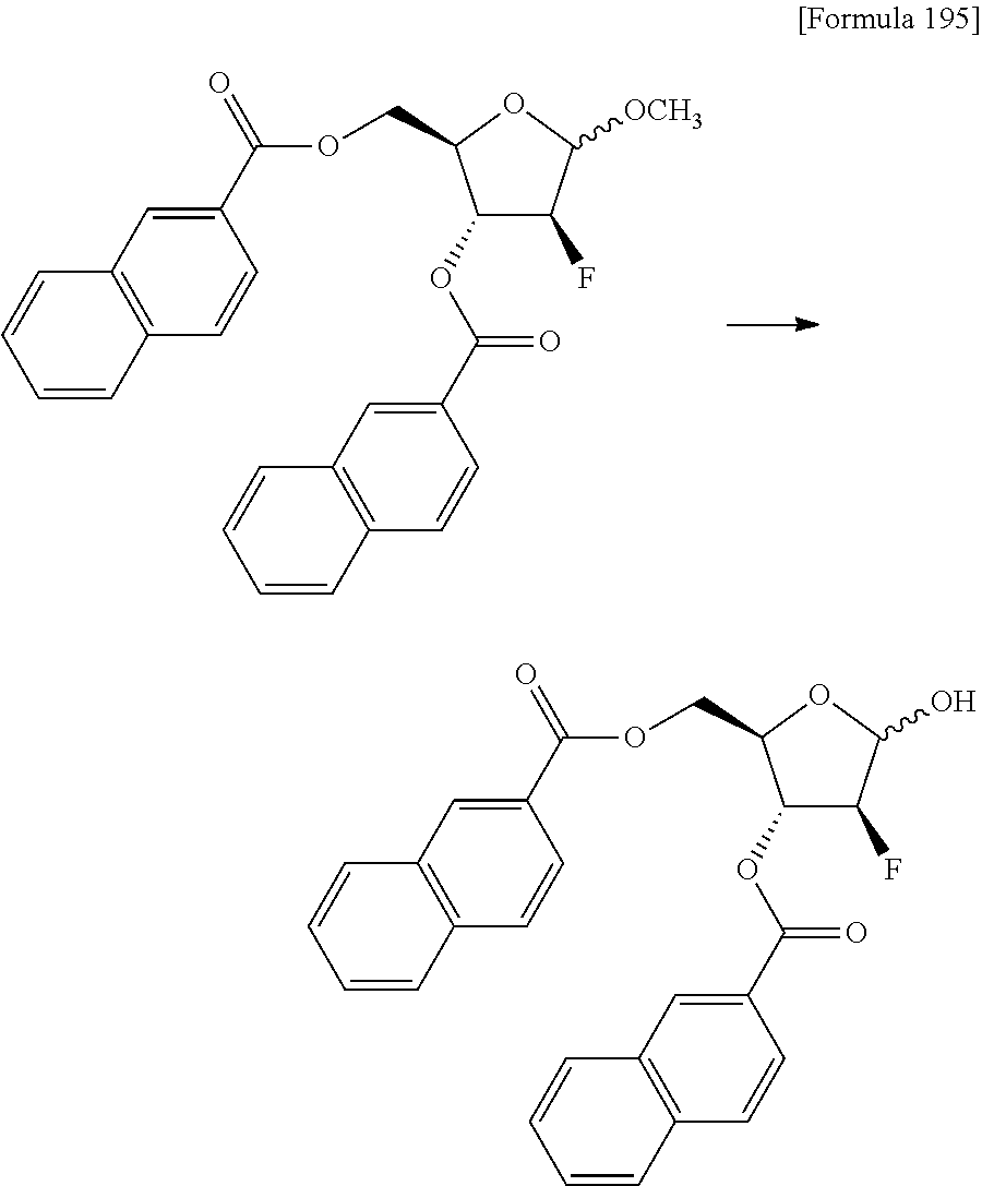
C1=CC2=C(C=C1)C=C(C(OCC1C(OC(=O)C3=CC4=C(C=C3)C=CC=C4)C(F)C([OCH3])O1)=O)C=C2.C1=CC2=C(C=C1)C=C(C(OCC1C(OC(=O)C3=CC4=C(C=C3)C=CC=C4)C(F)C(O)O1)=O)C=C2
